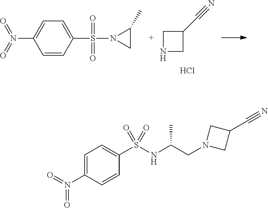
C1=C(N(=O)=O)C=CC(S(N2CC2C)(=O)=O)=C1.C1NCC1C#N.Cl.C1=C(N(=O)=O)C=CC(S(NC(CN2CC(C#N)C2)C)(=O)=O)=C1
